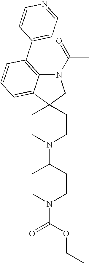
N1(C(=O)C)C2=C(C3=CC=NC=C3)C=CC=C2C2(C1)CCN(C1CCN(C(OCC)=O)CC1)CC2
